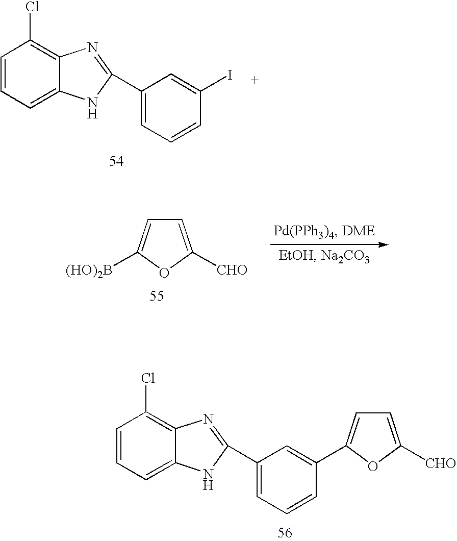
C1=CC=C2C(=C1Cl)N=C(C1=CC=CC(I)=C1)N2.C1=C([CHO])OC([(HO)2B])=C1.C1=CC=C2C(=C1Cl)N=C(C1=CC=CC(C3=CC=C([CHO])O3)=C1)N2
